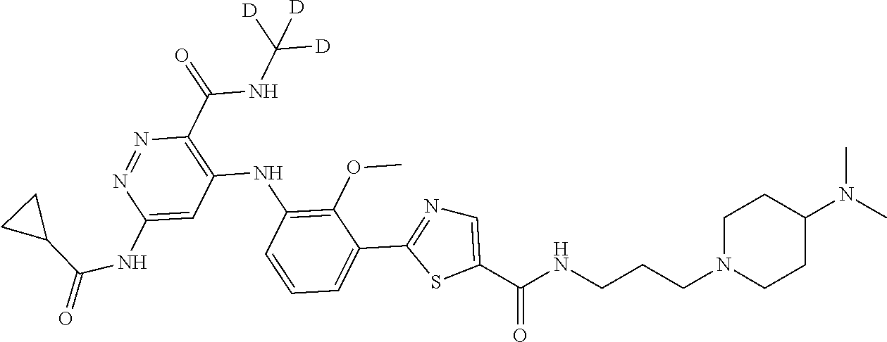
C1(C(NC([D])([D])[D])=O)=C(NC2=C(OC)C(C3=NC=C(C(NCCCN4CCC(N(C)C)CC4)=O)S3)=CC=C2)C=C(NC(=O)C2CC2)N=N1
